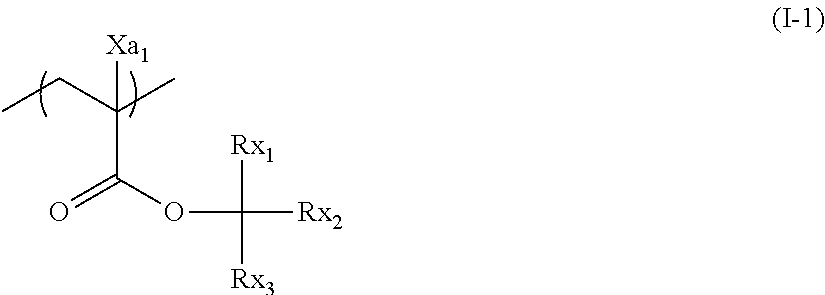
CCC(C)([Xa1])C(=O)OC([Rx2])([Rx1])[Rx3]
